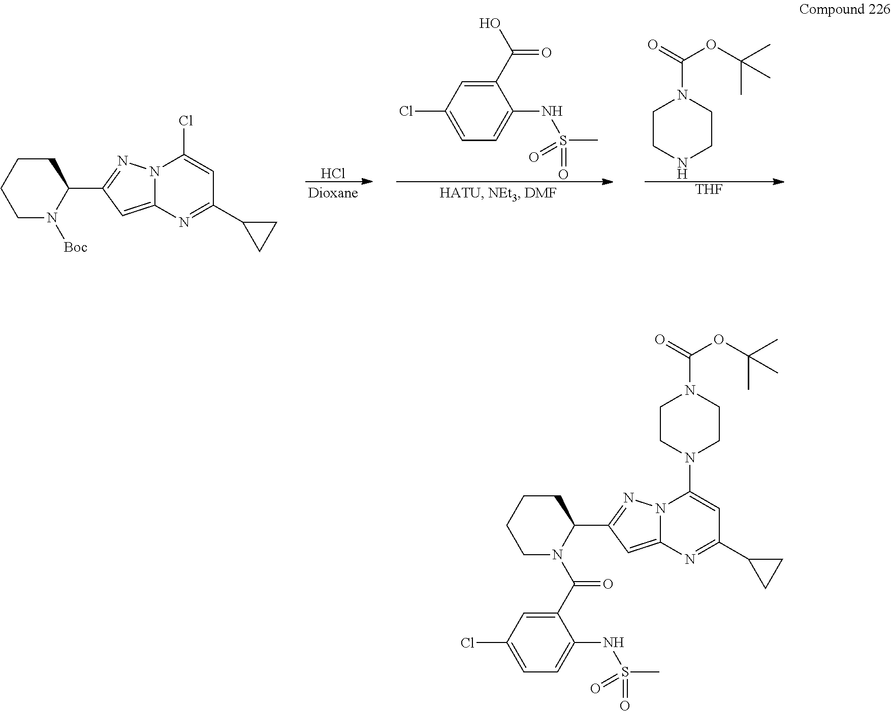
Cl.C1=C(Cl)C=C(C(=O)O)C(NS(=O)(C)=O)=C1.C1CNCCN1C(=O)OC(C)(C)C.[THF].C1N([Boc])C(C2=NN3C(=C2)N=C(C2CC2)C=C3Cl)CCC1.C1N(C(C2=CC(Cl)=CC=C2NS(C)(=O)=O)=O)C(C2=NN3C(=C2)N=C(C2CC2)C=C3N2CCN(C(=O)OC(C)(C)C)CC2)CCC1
